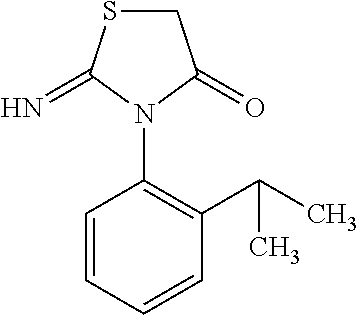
C1=CC=CC(C(C)C)=C1N1C(=O)CSC1=N
